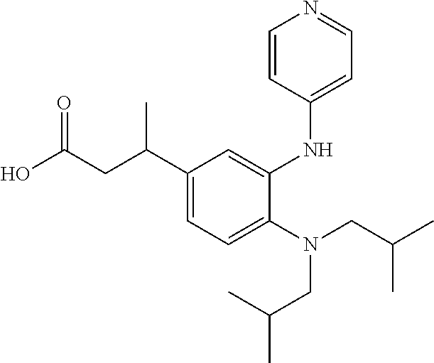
C1(C(CC(O)=O)C)=CC=C(N(CC(C)C)CC(C)C)C(NC2=CC=NC=C2)=C1
